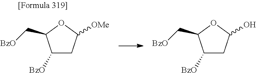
[BzO]C1CC([OMe])OC1C[BzO].[BzO]C1CC(O)OC1C[BzO]
